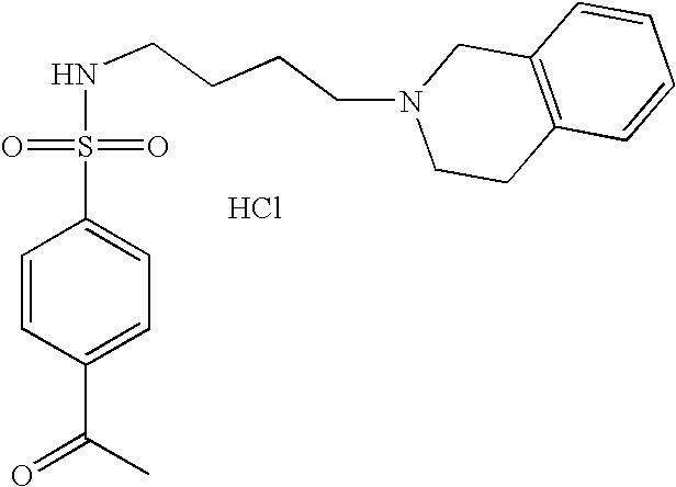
Cl.C1(S(=O)(=O)NCCCCN2CCC3=C(C2)C=CC=C3)=CC=C(C(C)=O)C=C1
